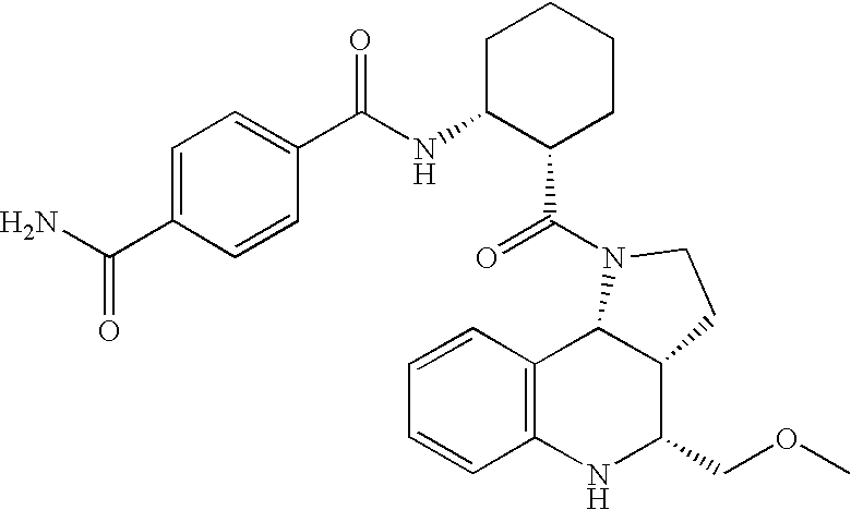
C12=C(NC(COC)C3C1N(C(=O)C1CCCCC1NC(=O)C1=CC=C(C(N)=O)C=C1)CC3)C=CC=C2
